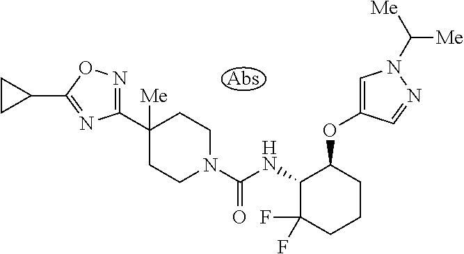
C1(C2([Me])CCN(C(NC3C(F)(F)CCCC3OC3=CN(C([Me])[Me])N=C3)=O)CC2)=NOC(C2CC2)=N1
